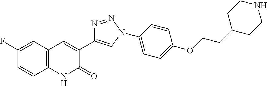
C1(F)=CC2=C(C=C1)NC(=O)C(C1=CN(C3=CC=C(OCCC4CCNCC4)C=C3)N=N1)=C2
